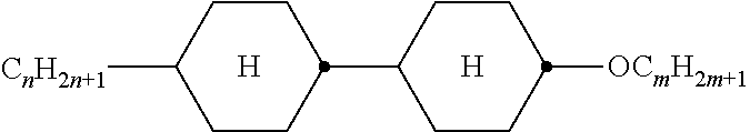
C1CC([OCmH2m+1])CCC1C1CCC([CnH2n+1])CC1.[H].[H]
